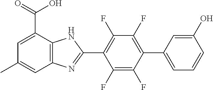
C1(F)=C(F)C(C2=CC=CC(O)=C2)=C(F)C(F)=C1C1=NC2=C(N1)C(C(=O)O)=CC(C)=C2
